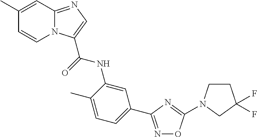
N1=C(C2=CC=C(C)C(NC(=O)C3=CN=C4N3C=CC(C)=C4)=C2)N=C(N2CCC(F)(F)C2)O1
